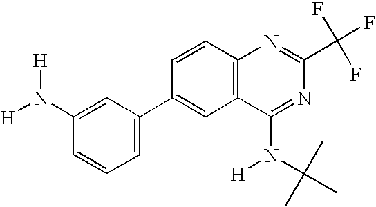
[H]N(C1=CC(C2=CC3=C(C=C2)N=C(C(F)(F)F)N=C3N(C(C)(C)C)[H])=CC=C1)[H]
